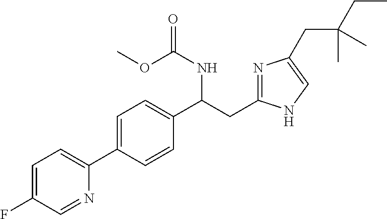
C1=C(F)C=NC(C2=CC=C(C(CC3=NC(CC(CC)(C)C)=CN3)NC(=O)OC)C=C2)=C1
